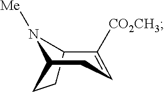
C1([CO2CH3])=CCC2CCC1N2[Me]
